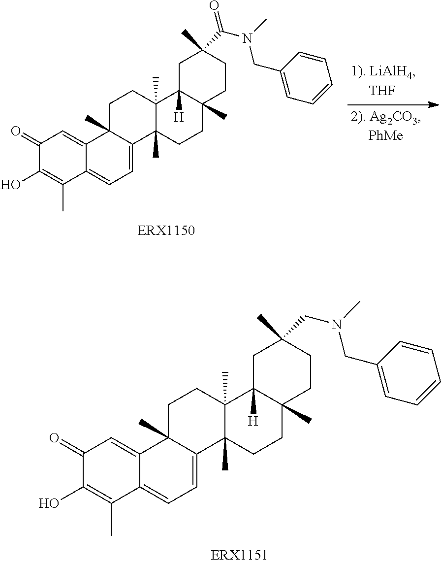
C1(=O)C(O)=C(C)C2=CC=C3C(C)(C2=C1)CCC1(C)C3(C)CCC2(C)C1([H])CC(C)(CN(CC1=CC=CC=C1)C)CC2.C1(=O)C(O)=C(C)C2=CC=C3C(C)(C2=C1)CCC1(C)C3(C)CCC2(C)C1([H])CC(C)(C(N(CC1=CC=CC=C1)C)=O)CC2
